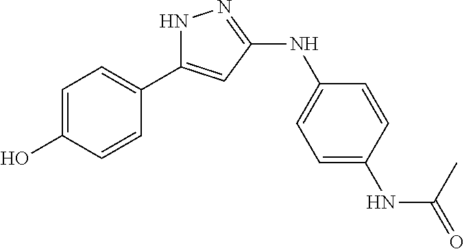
C1=C(O)C=CC(C2=CC(NC3=CC=C(NC(=O)C)C=C3)=NN2)=C1
